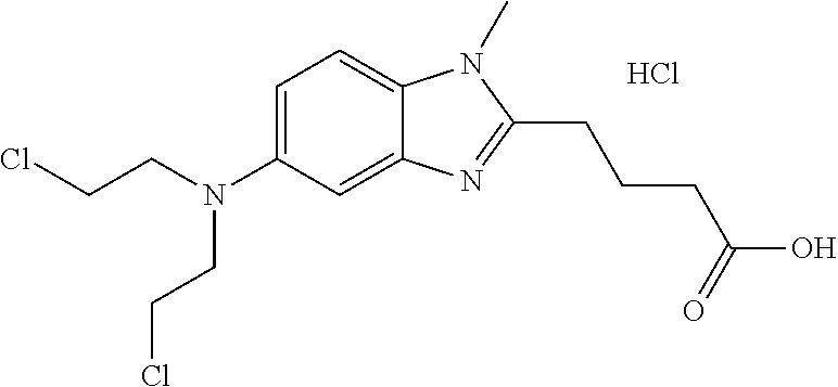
C1=C(N(CCCl)CCCl)C=C2C(=C1)N(C)C(CCCC(O)=O)=N2.Cl
